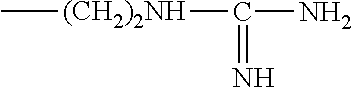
C[(CH2)2NH]C(N)=N
